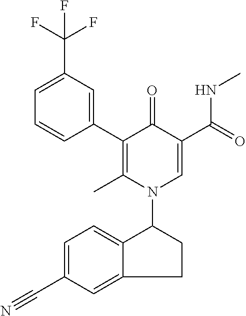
C1(C2=CC(C(F)(F)F)=CC=C2)=C(C)N(C2C3=CC=C(C#N)C=C3CC2)C=C(C(NC)=O)C1=O
